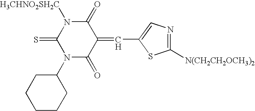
C1(=S)N(C2CCCCC2)C(=O)C(=CC2=CN=C([N(CH2CH2OCH3)2])S2)C(=O)N1[H3CHNO2SH2C]
